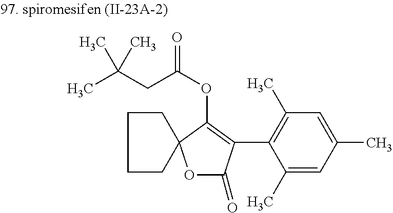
CC(CC(OC1=C(C2=C(C)C=C(C)C=C2C)C(=O)OC12CCCC2)=O)(C)C
